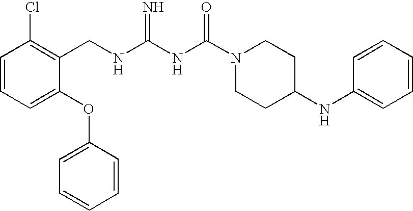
C1=CC=C(OC2=CC=CC=C2)C(CNC(NC(N2CCC(NC3=CC=CC=C3)CC2)=O)=N)=C1Cl
